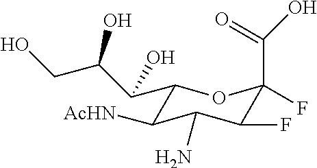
C1(C(C(CO)O)O)C([AcHN])C(N)C(F)C(F)(C(O)=O)O1
